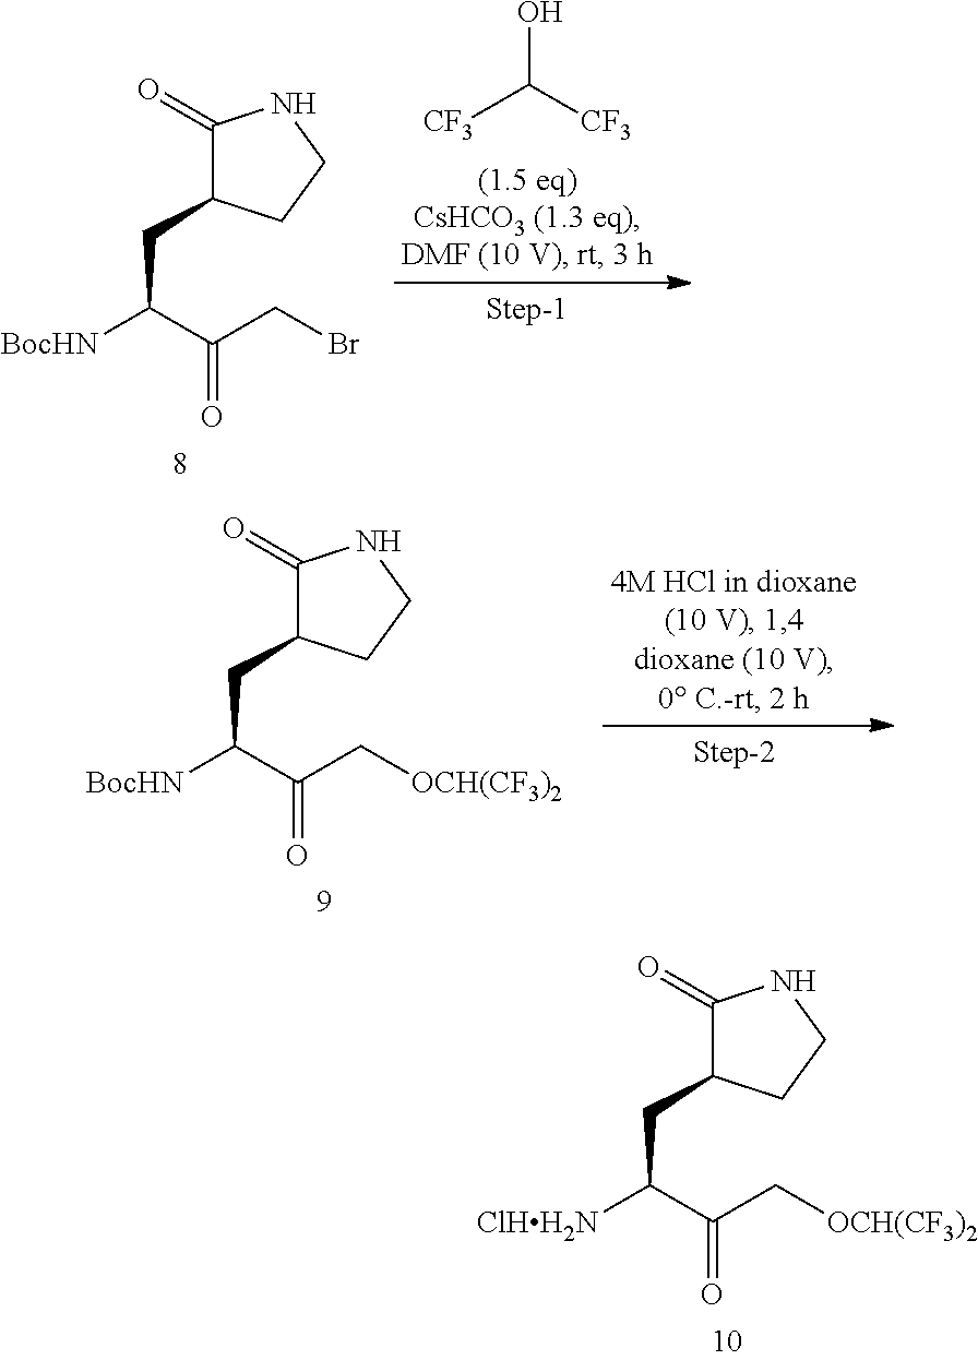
[ClHH2N]C(C(C[OCH(CF3)2])=O)CC1C(=O)NCC1.[BocHN]C(C(CBr)=O)CC1C(=O)NCC1.[CF3]C([CF3])O.[BocHN]C(C(C[OCH(CF3)2])=O)CC1C(=O)NCC1
